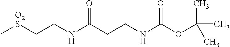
C[O2S]CCNC(CCNC(OC(C)(C)C)=O)=O
